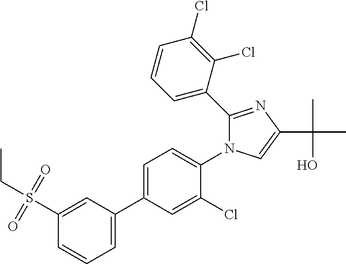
C1(C2=CC=CC(S(CC)(=O)=O)=C2)=CC=C(N2C(C3=CC=CC(Cl)=C3Cl)=NC(C(C)(O)C)=C2)C(Cl)=C1
